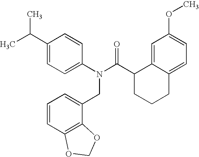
C1(C(C)C)=CC=C(N(C(C2CCCC3=CC=C(OC)C=C23)=O)CC2=CC=CC3=C2OCO3)C=C1
